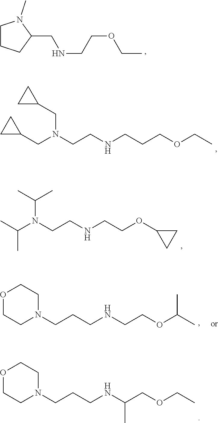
C1CCC(CNCCOCC)N1C.N(CCNCCCOCC)(CC1CC1)CC1CC1.N(CCNCCOC1CC1)(C(C)C)C(C)C.C(CNC(COCC)C)CN1CCOCC1.C(CNCCOC(C)C)CN1CCOCC1
